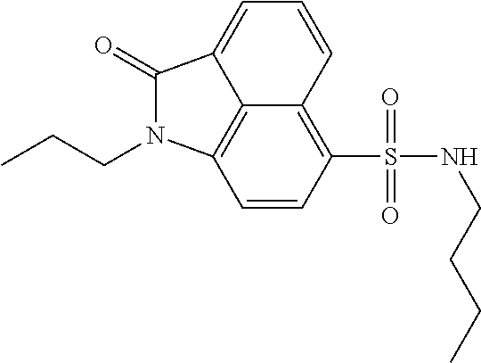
C12=C3C=CC(S(NCCCC)(=O)=O)=C1C=CC=C2C(=O)N3CCC
